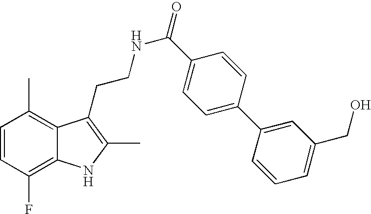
C1=CC(F)=C2C(=C1C)C(CCNC(=O)C1=CC=C(C3=CC(CO)=CC=C3)C=C1)=C(C)N2
